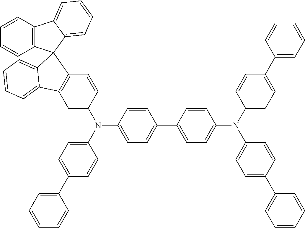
C1=CC2=C(C=C1)C1(C3=CC=CC=C23)C2=C(C=C(N(C3=CC=C(C4=CC=CC=C4)C=C3)C3=CC=C(C4=CC=C(N(C5=CC=C(C6=CC=CC=C6)C=C5)C5=CC=C(C6=CC=CC=C6)C=C5)C=C4)C=C3)C=C2)C2=CC=CC=C12
